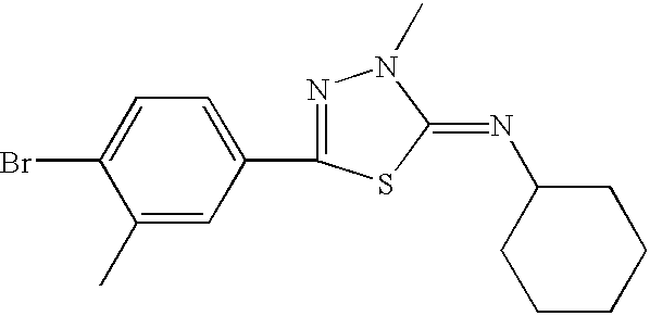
C1(C)=CC(C2=NN(C)C(=NC3CCCCC3)S2)=CC=C1Br
